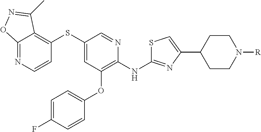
C12=NC=CC(SC3=CC(OC4=CC=C(F)C=C4)=C(NC4=NC(C5CCN([R])CC5)=CS4)N=C3)=C1C(C)=NO2
